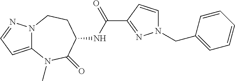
C12=CC=NN1CCC(NC(C1=NN(CC3=CC=CC=C3)C=C1)=O)C(=O)N2C
